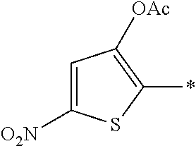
C1=C([O2N])SC(*)=C1[OAc]
